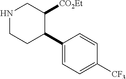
C1(C2C([CO2Et])CNCC2)=CC=C([CF3])C=C1
